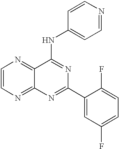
C1=CN=C2C(=N1)C(NC1=CC=NC=C1)=NC(C1=CC(F)=CC=C1F)=N2
